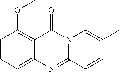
C12=C(OC)C=CC=C1N=C1N(C2=O)C=C(C)C=C1
